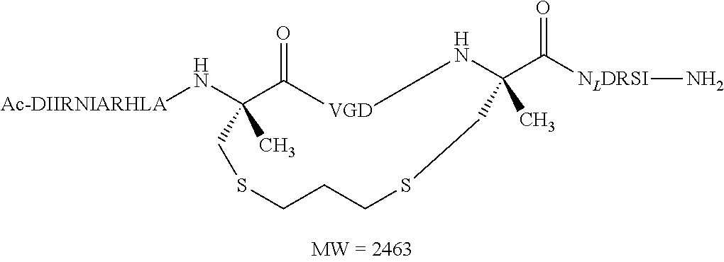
[Ac-DIIRNIARHLA]NC1(C)CSCCCSCC(C([NLDRSI]N)=O)(C)N[VGD]C1=O
